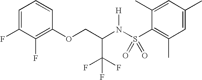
C1=C(F)C(F)=C(OCC(N(S(C2=C(C)C=C(C)C=C2C)(=O)=O)[H])C(F)(F)F)C=C1
